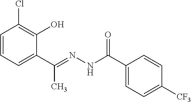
C1=CC=C(C(=NNC(C2=CC=C([CF3])C=C2)=O)C)C(O)=C1Cl
